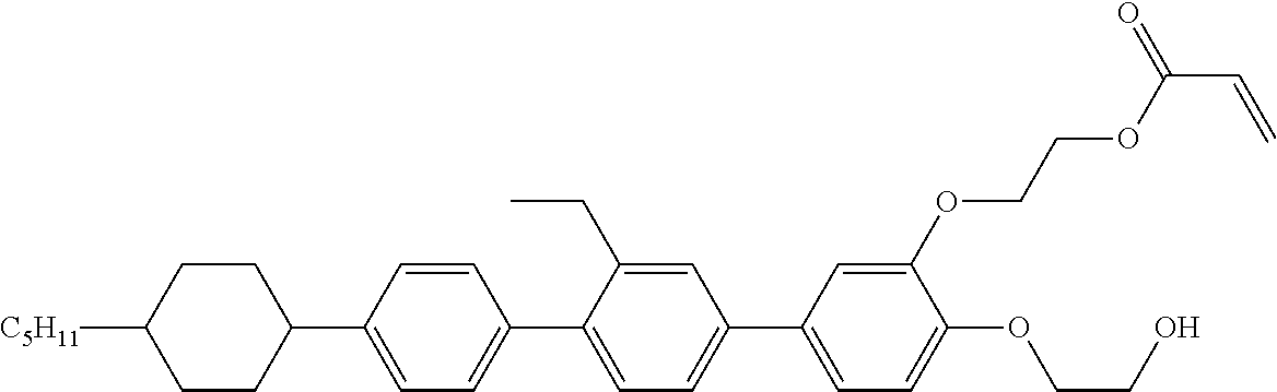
C1CC([C5H11])CCC1C1=CC=C(C2=CC=C(C3=CC=C(OCCO)C(OCCOC(C=C)=O)=C3)C=C2CC)C=C1
